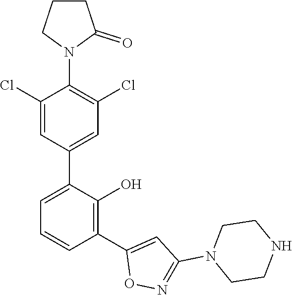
N1(C2=C(Cl)C=C(C3=CC=CC(C4=CC(N5CCNCC5)=NO4)=C3O)C=C2Cl)C(=O)CCC1
